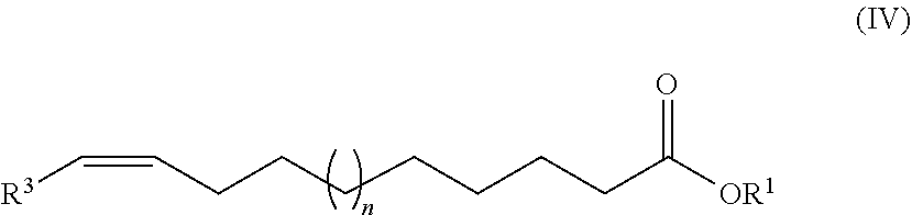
C(=CCCCCCCCC([OR1])=O)[R3]
